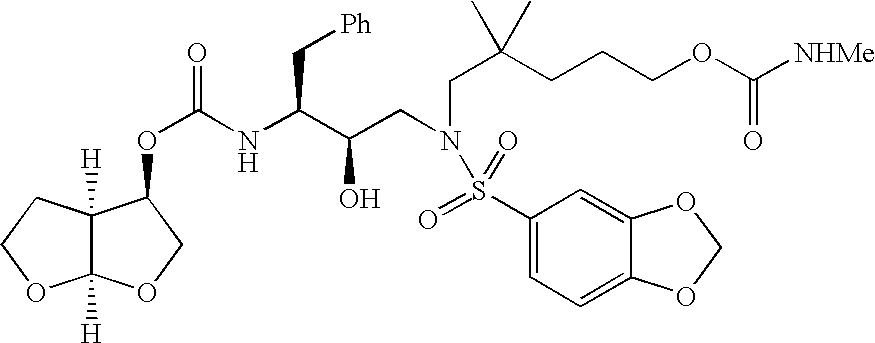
C12([H])C([H])(OCC1OC(=O)NC(C(CN(CC(CCCOC([NHMe])=O)(C)C)S(=O)(=O)C1=CC=C3C(=C1)OCO3)O)C[Ph])OCC2
